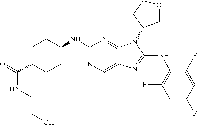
N1=C(NC2=C(F)C=C(F)C=C2F)N(C2COCC2)C2=NC(NC3CCC(C(=O)NCCO)CC3)=NC=C12
